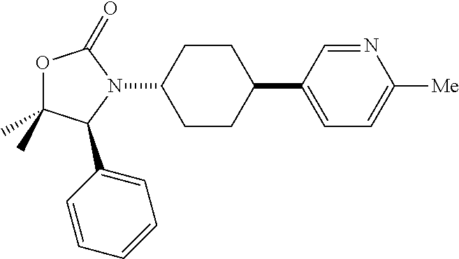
O1C(C)(C)C(C2=CC=CC=C2)N(C2CCC(C3=CC=C([Me])N=C3)CC2)C1=O
